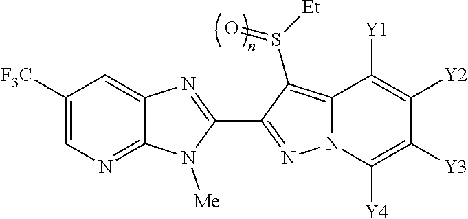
C12=NC=C([F3C])C=C1N=C(C1=NN3C(=C1S([Et])=O)C([Y1])=C([Y2])C([Y3])=C3[Y4])N2[Me]
